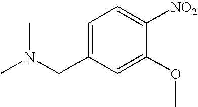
C1=C(CN(C)C)C=C(OC)C([NO2])=C1
